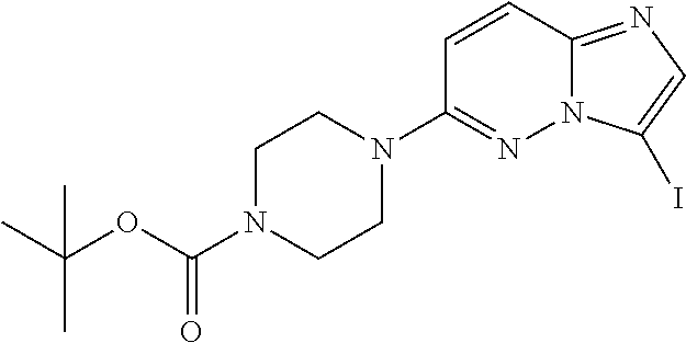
C1(N2CCN(C(OC(C)(C)C)=O)CC2)=NN2C(=NC=C2I)C=C1
